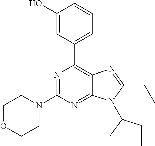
N1=C(N2CCOCC2)N=C2C(=C1C1=CC=CC(O)=C1)N=C(CC)N2C(CC)C
